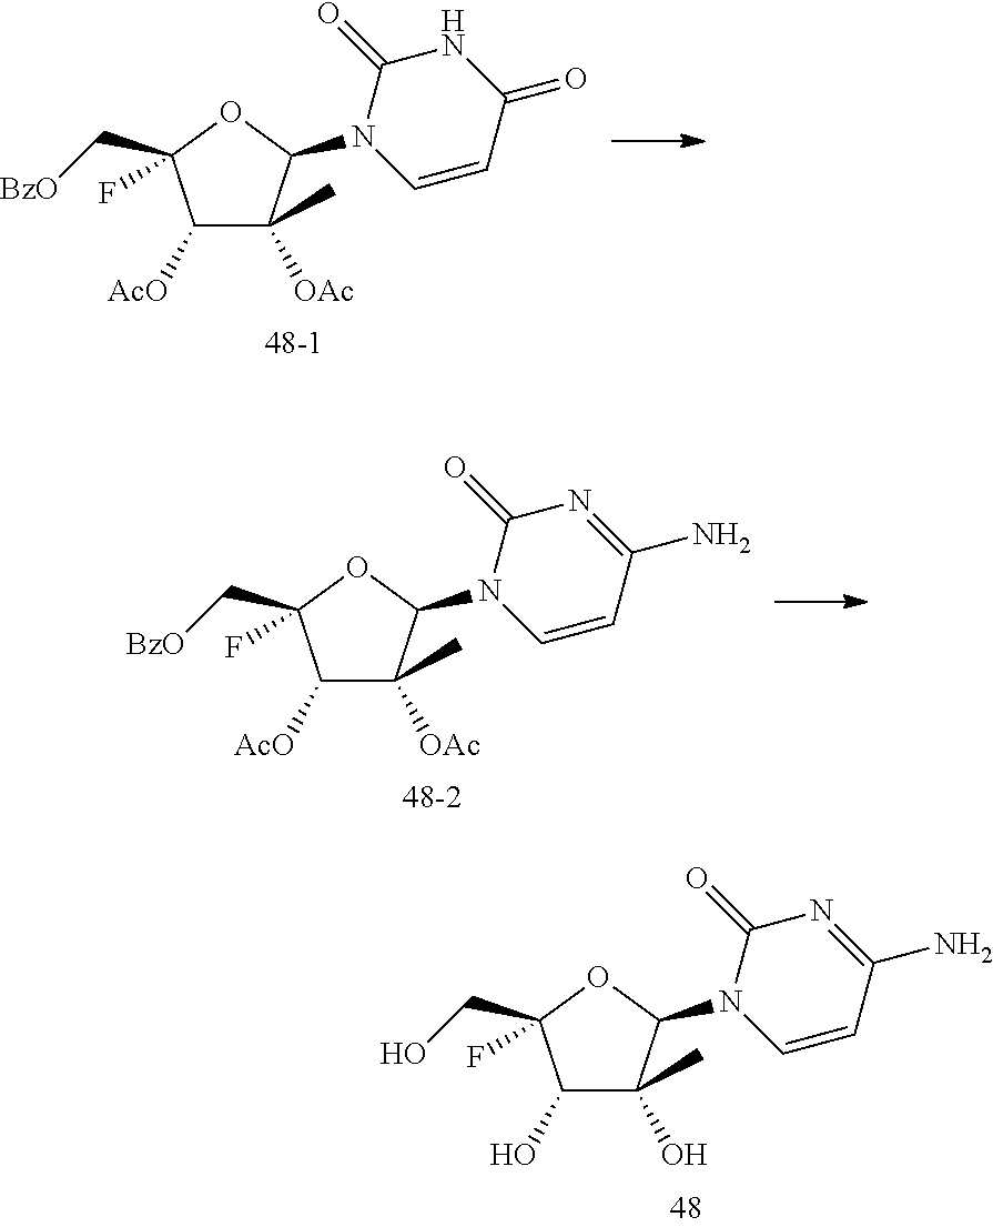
C1([AcO])C([OAc])(C)C(N2C=CC(=O)NC2=O)OC1(F)C[BzO].C1([AcO])C([OAc])(C)C(N2C=CC(N)=NC2=O)OC1(F)C[BzO].C1(O)C(O)(C)C(N2C=CC(N)=NC2=O)OC1(F)CO
